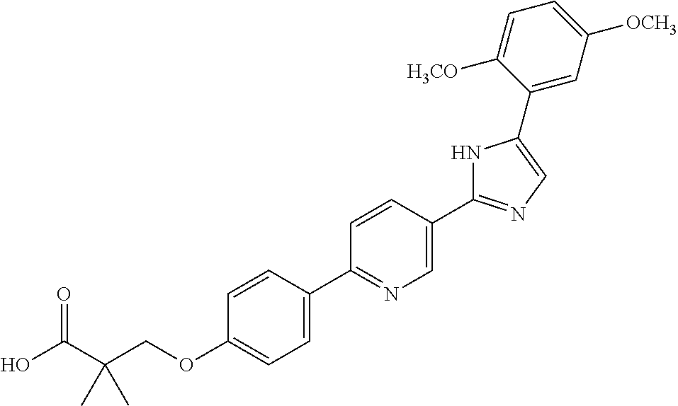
OC(C(COC1=CC=C(C2=NC=C(C3=NC=C(C4=CC([OCH3])=CC=C4[H3CO])N3)C=C2)C=C1)(C)C)=O
